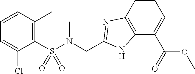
C1(S(N(CC2=NC3=C(N2)C(C(=O)OC)=CC=C3)C)(=O)=O)=C(C)C=CC=C1Cl
